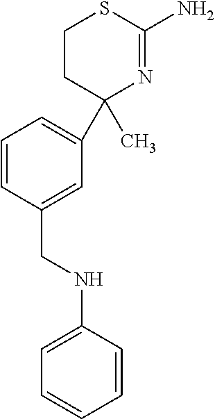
C1=CC(CNC2=CC=CC=C2)=CC(C2(C)N=C(N)SCC2)=C1
